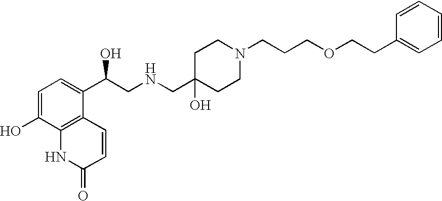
C1=C(O)C2=C(C(C(CNCC3(O)CCN(CCCOCCC4=CC=CC=C4)CC3)O)=C1)C=CC(=O)N2
